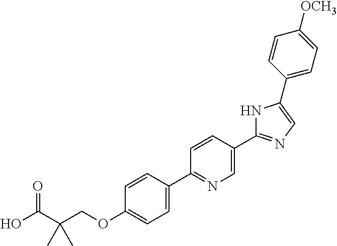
OC(C(COC1=CC=C(C2=NC=C(C3=NC=C(C4=CC=C([OCH3])C=C4)N3)C=C2)C=C1)(C)C)=O
